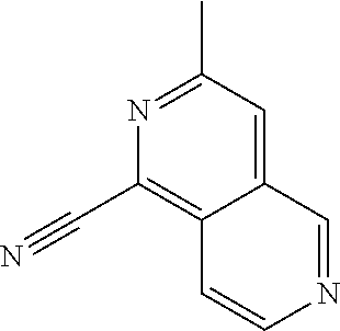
C12=CC(C)=NC(C#N)=C1C=CN=C2
